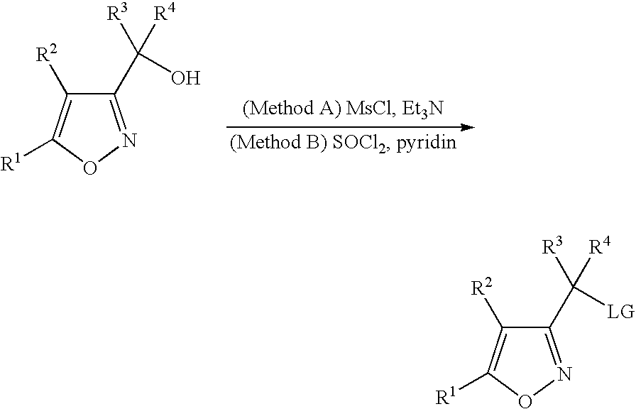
C1(C(O)([R3])[R4])=NOC([R1])=C1[R2].C1(C([LG])([R4])[R3])=NOC([R1])=C1[R2]
